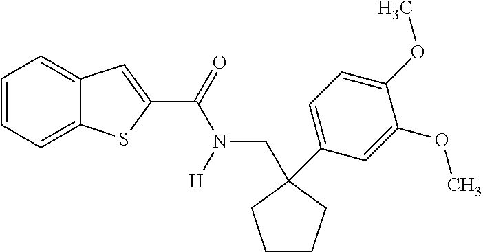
C1=CC=C2C(=C1)C=C(C(=O)N([H])CC1(C3=CC=C(OC)C(OC)=C3)CCCC1)S2
